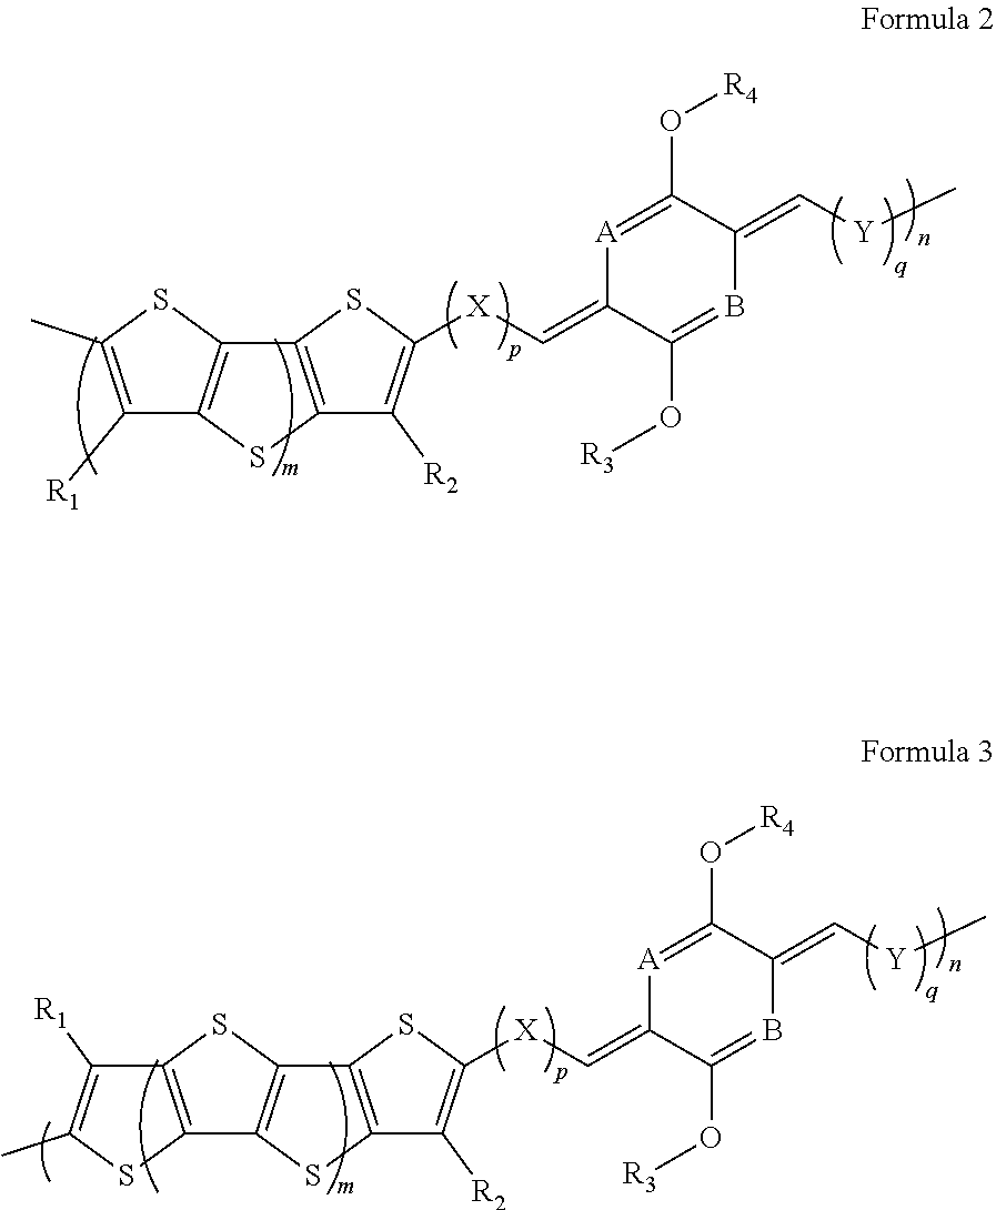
C12=C(SC([X]C=C3C(O[R3])=BC(=C[Y]C)C(O[R4])=[A]3)=C1[R2])C1=C(S2)C([R1])=C(C)S1.C12=C(SC([X]C=C3C(O[R3])=BC(=C[Y]C)C(O[R4])=[A]3)=C1[R2])C1=C(S2)C2=C(S1)C([R1])=C(C)S2
